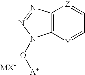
C12=C([Y]=CC=[Z]1)N(O[A+])N=N2
